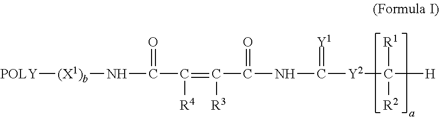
[POLY][(X1)b]NC(=O)C([R4])=C([R3])C(=O)NC(=[Y1])[Y2]C([R1])([R2])[H]
